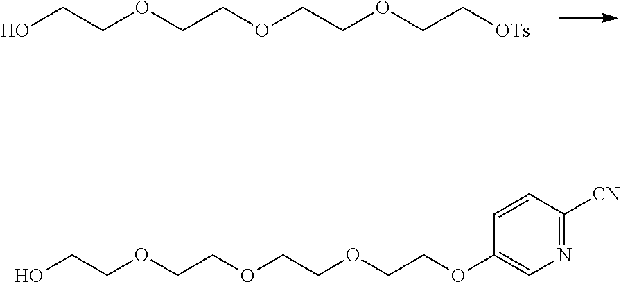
OCCOCCOCCOCC[OTs].OCCOCCOCCOCCOC1=CN=C([CN])C=C1
